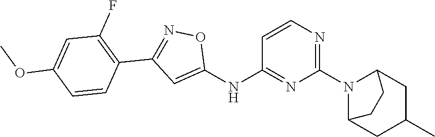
C1=CN=C(N2C3CC(C)CC2CC3)N=C1NC1=CC(C2=C(F)C=C(OC)C=C2)=NO1
